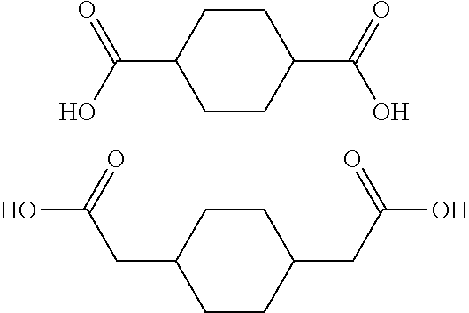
C1(C(=O)O)CCC(C(=O)O)CC1.C1(CC(O)=O)CCC(CC(O)=O)CC1
